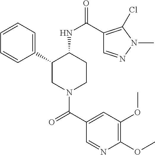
C1=CC=C(C2CN(C(C3=CC(OC)=C(OC)N=C3)=O)CCC2NC(=O)C2=C(Cl)N(C)N=C2)C=C1
